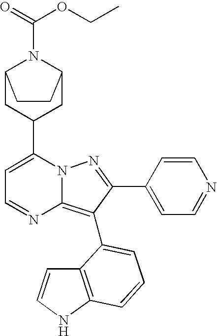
C1(C2CC3N(C(=O)OCC)C(C2)CC3)=CC=NC2=C(C3=CC=CC4=C3C=CN4)C(C3=CC=NC=C3)=NN12
